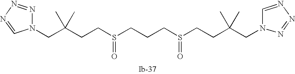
C(C(CCS(CCCS(CCC(CN1C=NN=N1)(C)C)=O)=O)(C)C)N1N=NN=C1
